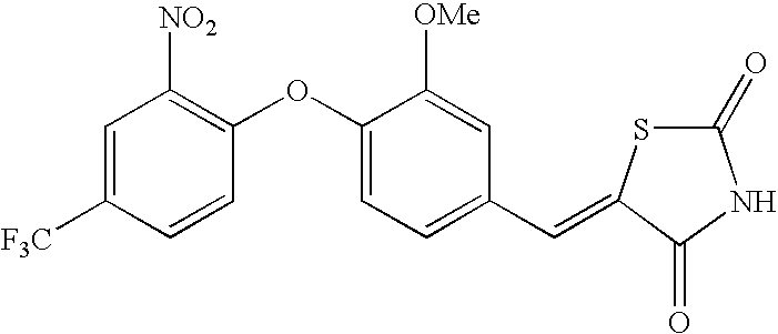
C1=C([F3C])C=CC(OC2=CC=C(C=C3SC(=O)NC3=O)C=C2[OMe])=C1[NO2]
